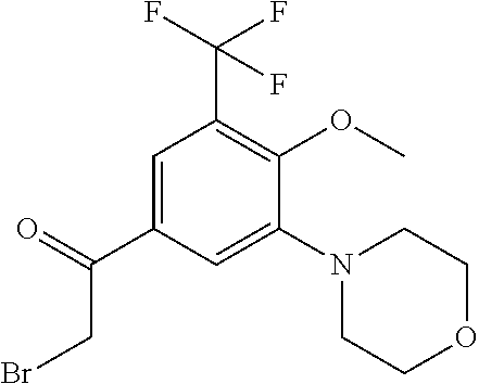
C1=C(C(=O)CBr)C=C(N2CCOCC2)C(OC)=C1C(F)(F)F
